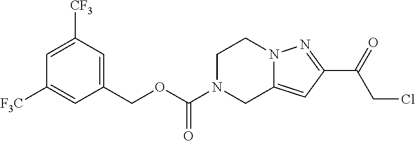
C1(COC(N2CC3=CC(C(CCl)=O)=NN3CC2)=O)=CC([CF3])=CC([F3C])=C1
